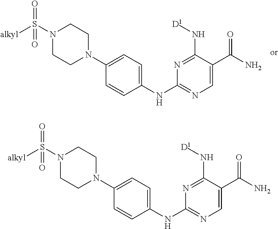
N1=C(N[D1])C(C(N)=O)=CN=C1NC1=CC=C(N2CCN(S([alkyl])(=O)=O)CC2)C=C1.N1=C(N[D1])C(C(N)=O)=CN=C1NC1=CC=C(N2CCN(S([alkyl])(=O)=O)CC2)C=C1
